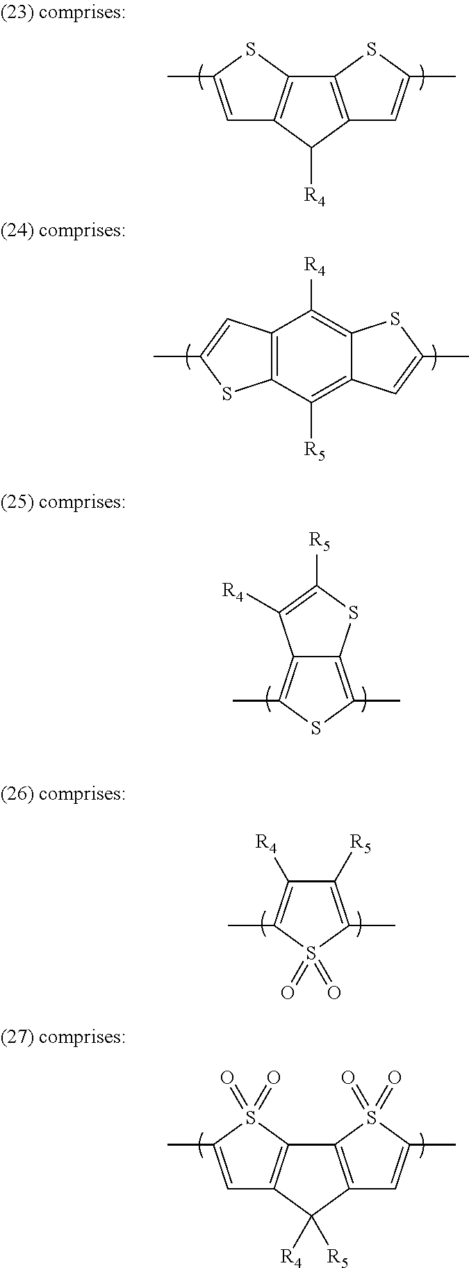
C12=C(SC(C)=C1)C1=C(C=C(C)S1)C2[R4].C12=C(C([R5])=C3C(=C1[R4])SC(C)=C3)SC(C)=C2.C12=C(C)SC(C)=C1C([R4])=C([R5])S2.C1([R5])=C(C)S(=O)(=O)C(C)=C1[R4].C12=C(S(=O)(=O)C(C)=C1)C1=C(C=C(C)S1(=O)=O)C2([R4])[R5]
